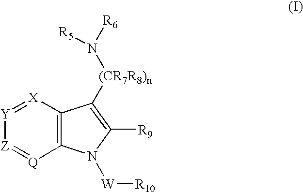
C12=C([X]=[Y][Z]=[Q]1)C([(CR7R8)n]N([R6])[R5])=C([R9])N2[W][R10]
